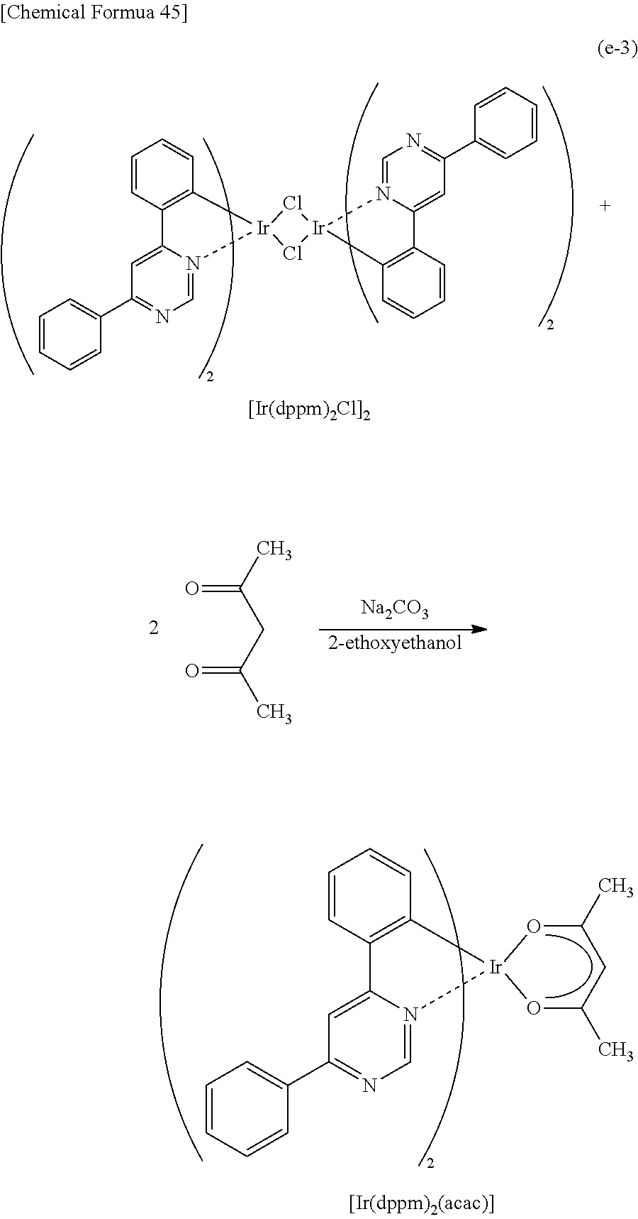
[Na2CO3].[2-ethoxyethanol].O=C(CC(=O)C)C.C1=CC2=C(C=C1)[Ir]1(N3=CN=C(C4=CC=CC=C4)C=C23)OC(C)CC(C)O1.C1=CC2=C(C=C1)[Ir]1(N3=CN=C(C4=CC=CC=C4)C=C23)Cl[Ir]2(N3=CN=C(C4=CC=CC=C4)C=C3C3=C2C=CC=C3)Cl1
